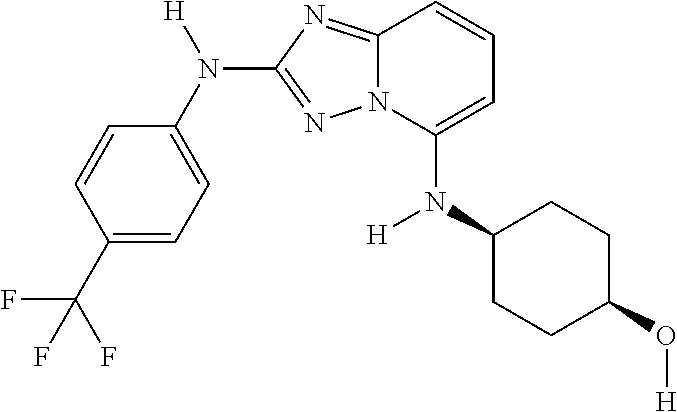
C1(C(F)(F)F)=CC=C(N([H])C2=NN3C(=N2)C=CC=C3N(C2CCC(O[H])CC2)[H])C=C1
